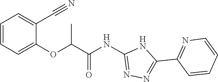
C(C(NC1=NN=C(C2=NC=CC=C2)N1)=O)(OC1=CC=CC=C1C#N)C
